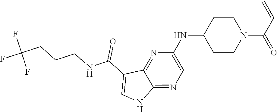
N(C1CCN(C(C=C)=O)CC1)C1=CN=C2C(=N1)C(C(NCCCC(F)(F)F)=O)=CN2
